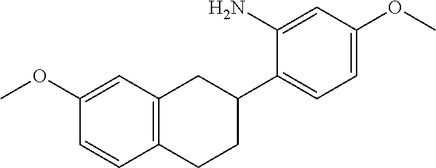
C1(OC)=CC2=C(C=C1)CCC(C1=CC=C(OC)C=C1N)C2
